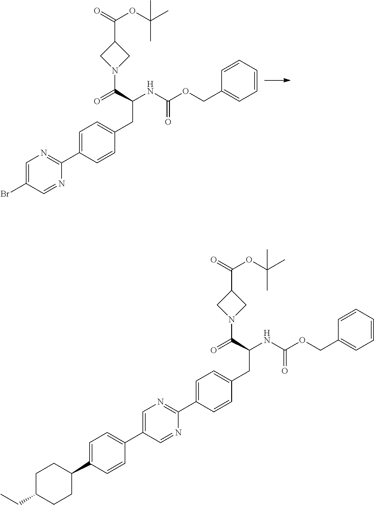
C1=C(Br)C=NC(C2=CC=C(CC(NC(OCC3=CC=CC=C3)=O)C(=O)N3CC(C(=O)OC(C)(C)C)C3)C=C2)=N1.C1=C(C2=CC=C(C3CCC(CC)CC3)C=C2)C=NC(C2=CC=C(CC(NC(OCC3=CC=CC=C3)=O)C(=O)N3CC(C(=O)OC(C)(C)C)C3)C=C2)=N1
